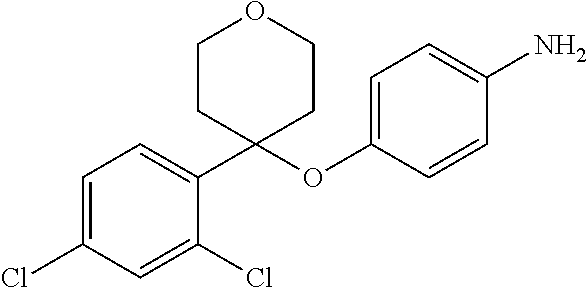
C1(Cl)=CC=C(C2(OC3=CC=C(N)C=C3)CCOCC2)C(Cl)=C1
